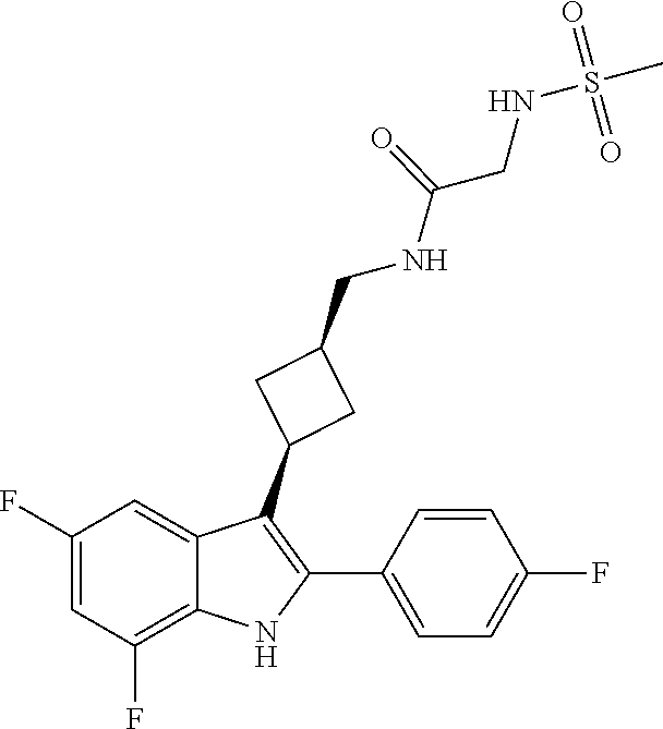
S(=O)(=O)(NCC(=O)NCC1CC(C2=C(C3=CC=C(F)C=C3)NC3=C(F)C=C(F)C=C23)C1)C
